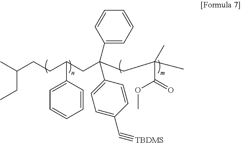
CC(CCC(CC(CC(C)(C(=O)OC)C)(C1=CC=CC=C1)C1=CC=C(C#[TBDMS])C=C1)C1=CC=CC=C1)CC
